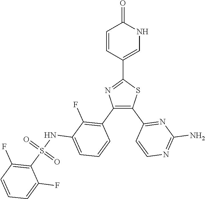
C1=C(C2=NC(C3=C(F)C(NS(C4=C(F)C=CC=C4F)(=O)=O)=CC=C3)=C(C3=NC(N)=NC=C3)S2)C=CC(=O)N1
